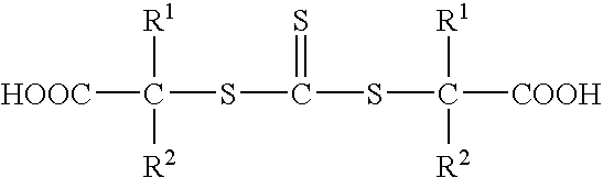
[HOOC]C([R1])([R2])SC(SC([COOH])([R1])[R2])=S
